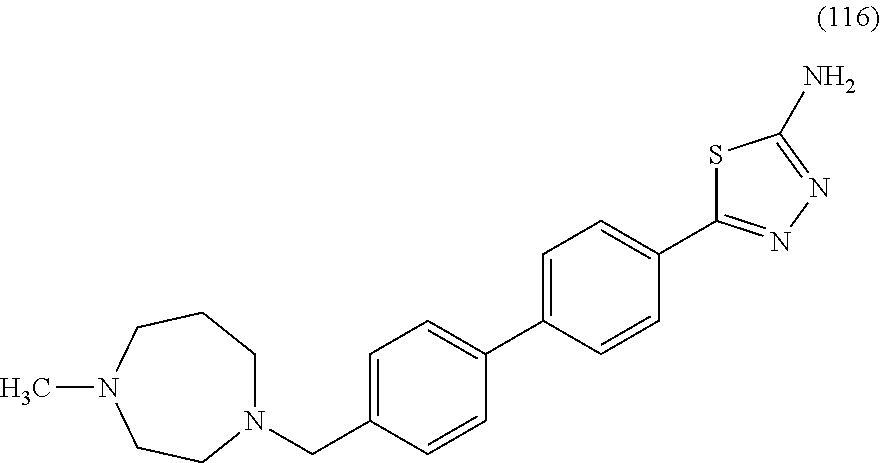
CN1CCN(CC2=CC=C(C3=CC=C(C4=NN=C(N)S4)C=C3)C=C2)CCC1
